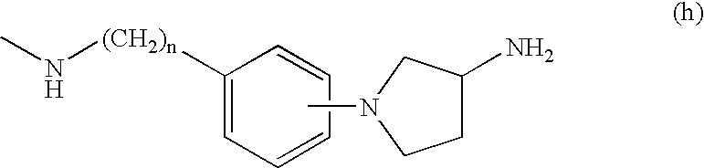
CN[(CH2)n]C1=CC=CC=C1.CN1CCC(N)C1
